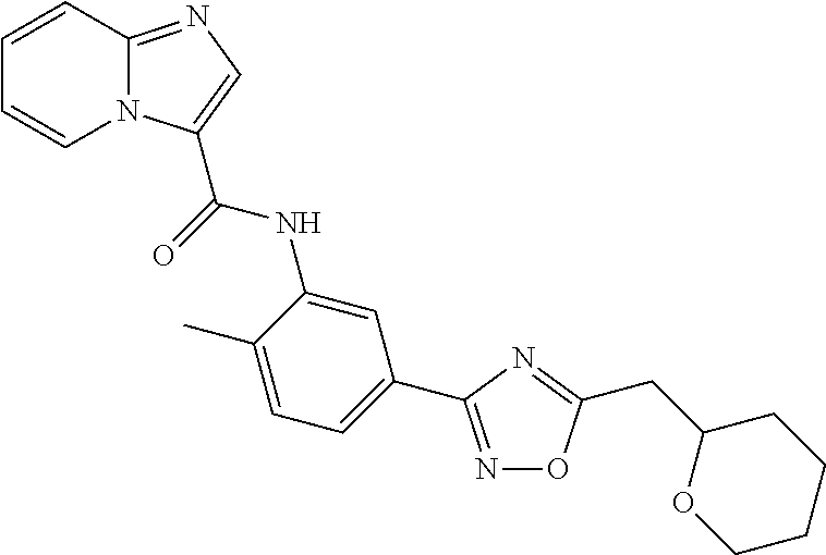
C1=CC2=NC=C(C(=O)NC3=CC(C4=NOC(CC5OCCCC5)=N4)=CC=C3C)N2C=C1
